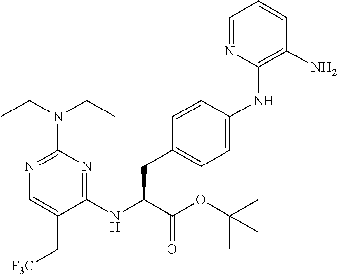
C1(NC(C(OC(C)(C)C)=O)CC2=CC=C(NC3=C(N)C=CC=N3)C=C2)=NC(N(CC)CC)=NC=C1C[F3C]
